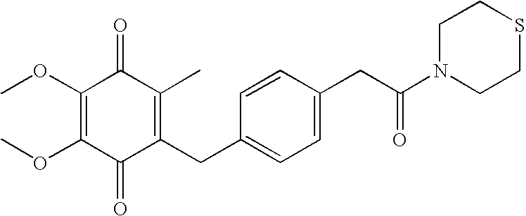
C1(=O)C(CC2=CC=C(CC(N3CCSCC3)=O)C=C2)=C(C)C(=O)C(OC)=C1OC
